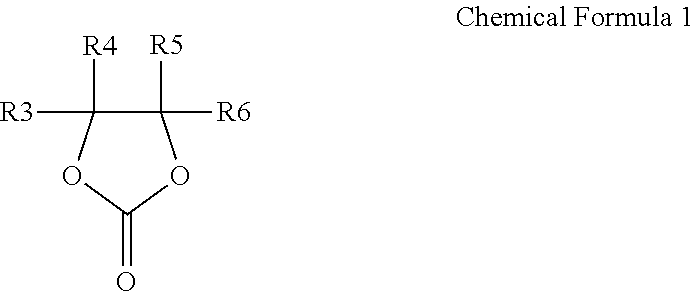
C1([R5])([R6])C([R4])([R3])OC(=O)O1
